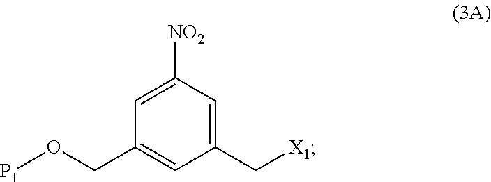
[X1]CC1=CC([NO2])=CC(CO[P1])=C1
